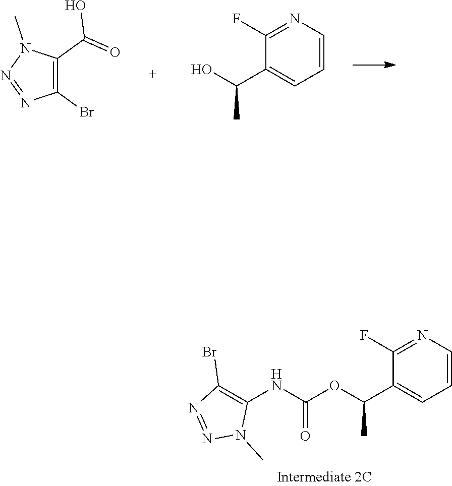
C1(Br)=C(C(=O)O)N(C)N=N1.C1=CN=C(F)C(C(C)O)=C1.C1=CN=C(F)C(C(C)OC(=O)NC2=C(Br)N=NN2C)=C1
